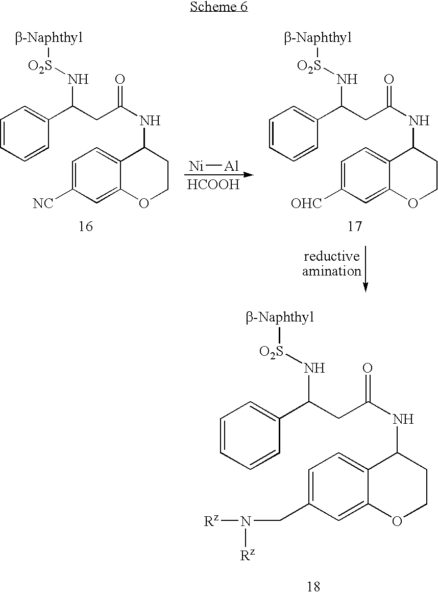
C1=CC=CC(C(CC(NC2CCOC3=CC(CN([Rz])[Rz])=CC=C23)=O)N[O2S][b-Naphthyl])=C1.C1=CC=CC(C(CC(NC2CCOC3=CC([NC])=CC=C23)=O)N[O2S][b-Naphthyl])=C1.[Ni][Al].C1=CC=CC(C(CC(NC2CCOC3=CC([OHC])=CC=C23)=O)N[O2S][b-Naphthyl])=C1
